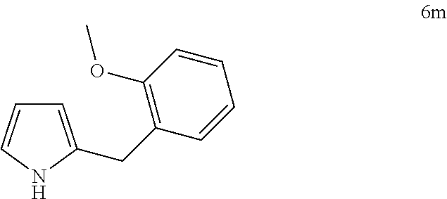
C1=CNC(CC2=C(OC)C=CC=C2)=C1
